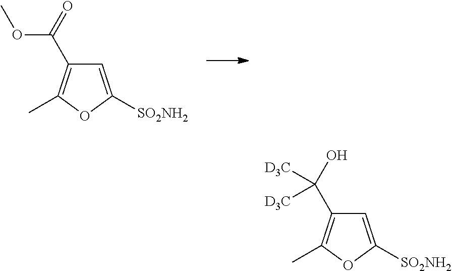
C1=C([SO2NH2])OC(C)=C1C(OC)=O.C1=C([SO2NH2])OC(C)=C1C(O)([D3C])[D3C]
